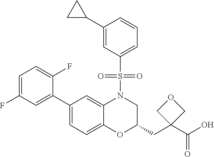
C1=C(F)C=C(C2=CC=C3C(=C2)N(S(C2=CC=CC(C4CC4)=C2)(=O)=O)CC(CC2(C(O)=O)COC2)O3)C(F)=C1
